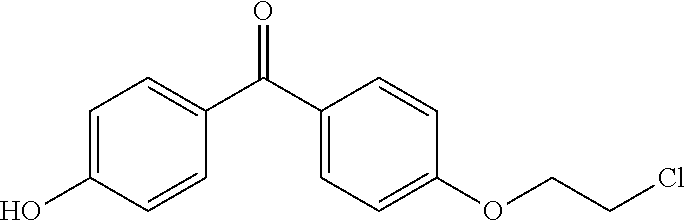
C1=C(O)C=CC(C(C2=CC=C(OCCCl)C=C2)=O)=C1
